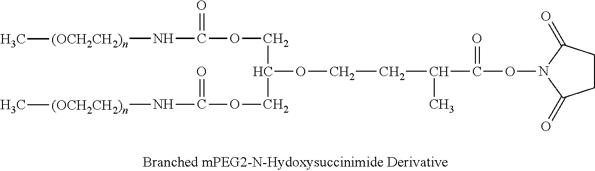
C1CC(=O)N(OC(C(CCOC(COC(N[(OCH2CH2)n]C)=O)COC(N[(OCH2CH2)n]C)=O)C)=O)C1=O
